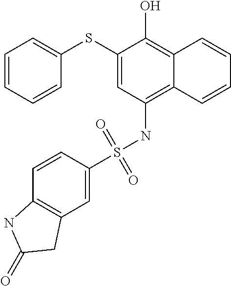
C1(SC2=CC=CC=C2)=CC(NS(C2=CC3=C(C=C2)NC(=O)C3)(=O)=O)=C2C(=C1O)C=CC=C2
